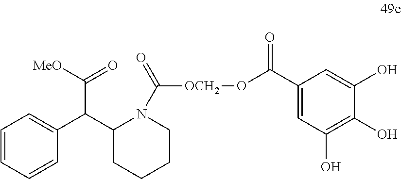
C1=CC=CC(C(C2CCCCN2C([OCH2]OC(C2=CC(O)=C(O)C(O)=C2)=O)=O)C([MeO])=O)=C1
